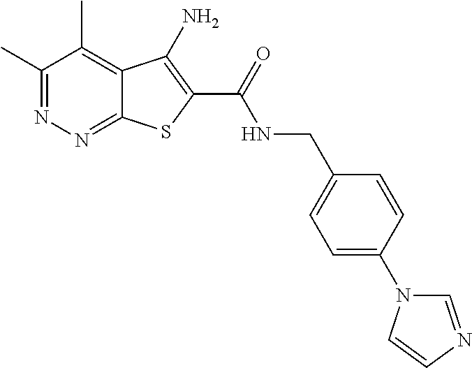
C1(C)=NN=C2C(=C1C)C(N)=C(C(=O)NCC1=CC=C(N3C=NC=C3)C=C1)S2
